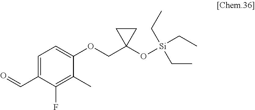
C1=C(C=O)C(F)=C(C)C(OCC2(O[Si](CC)(CC)CC)CC2)=C1
